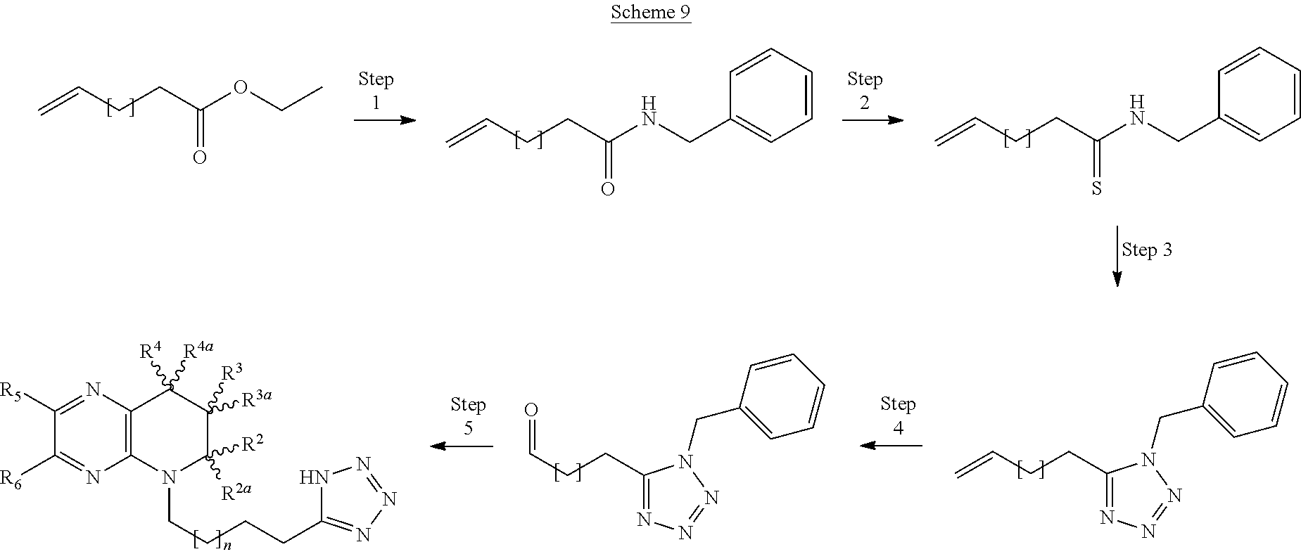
C12=C(N=C([R5])C([R6])=N1)C([R4])([R4a])C([R3])([R3a])C([R2a])([R2])N2CCCCC1=NN=NN1.O=CCCC1=NN=NN1CC1=CC=CC=C1.C=CCCC1=NN=NN1CC1=CC=CC=C1.C=CCCC(OCC)=O.C=CCCC(NCC1=CC=CC=C1)=O.C=CCCC(NCC1=CC=CC=C1)=S
